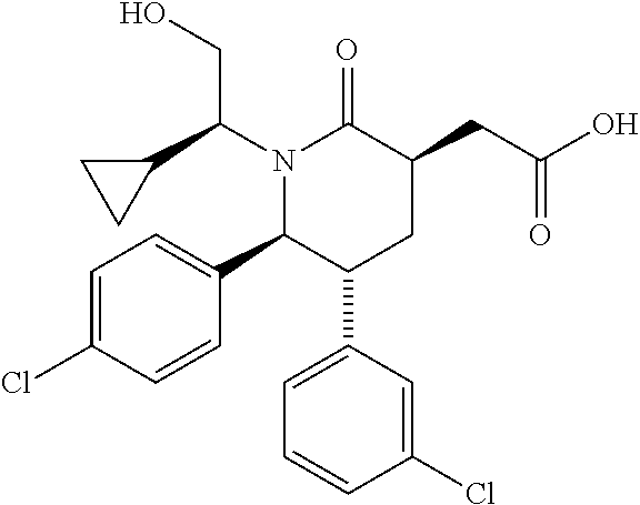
N1(C(C2CC2)CO)C(C2=CC=C(Cl)C=C2)C(C2=CC=CC(Cl)=C2)CC(CC(=O)O)C1=O
